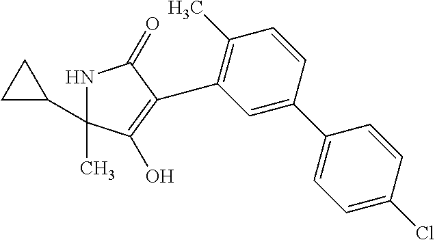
N1C(C2CC2)(C)C(O)=C(C2=C(C)C=CC(C3=CC=C(Cl)C=C3)=C2)C1=O
